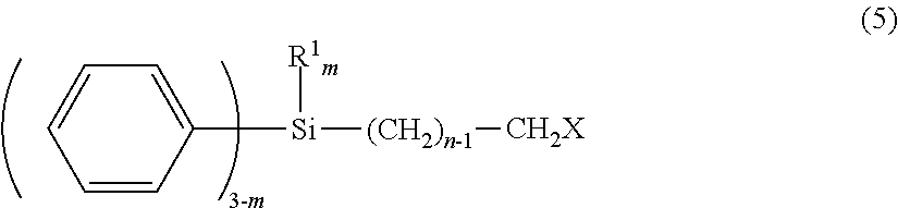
C1=C([Si]([(CH2)n-1][CH2X])[R1m])C=CC=C1
